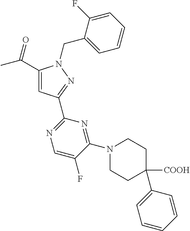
C1(C(C)=O)=CC(C2=NC=C(F)C(N3CCC([COOH])(C4=CC=CC=C4)CC3)=N2)=NN1CC1=CC=CC=C1F
